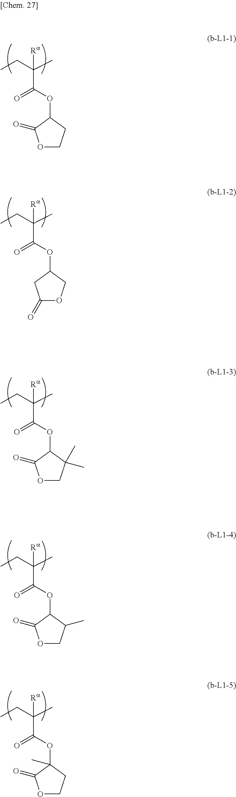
CCC(C)(C(OC1C(=O)OCC1)=O)[Ra].CCC(C)(C(OC1CC(=O)OC1)=O)[Ra].CCC(C)(C(OC1C(=O)OCC1(C)C)=O)[Ra].CCC(C)(C(OC1C(=O)OCC1C)=O)[Ra].CCC(C)(C(OC1(C)C(=O)OCC1)=O)[Ra]
